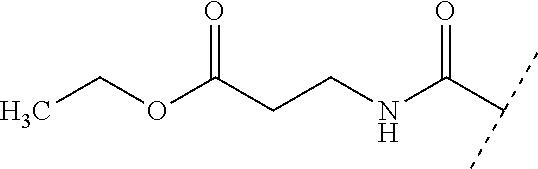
CCOC(CCNC(C(C)C)=O)=O
